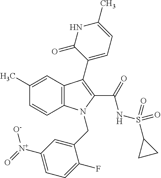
C12=C(C=C(C)C=C1)C(C1=CC=C(C)NC1=O)=C(C(=O)NS(C1CC1)(=O)=O)N2CC1=CC([N+](=O)[O-])=CC=C1F
